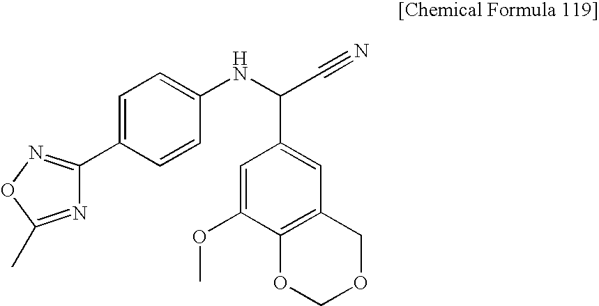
C1=C(OC)C2=C(C=C1C(NC1=CC=C(C3=NOC(C)=N3)C=C1)C#N)COCO2
